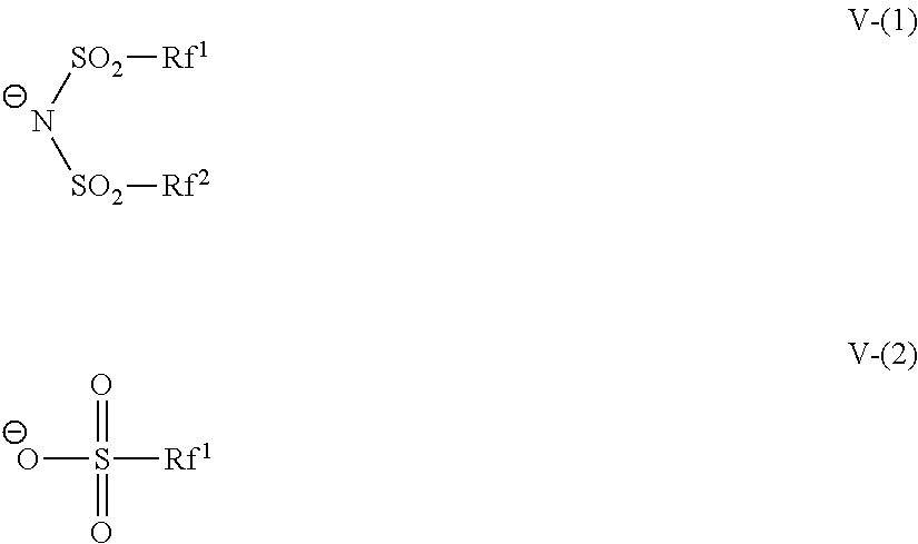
[N-]([SO2][Rf1])[SO2][Rf2].O=S(=O)([O-])[Rf1]
